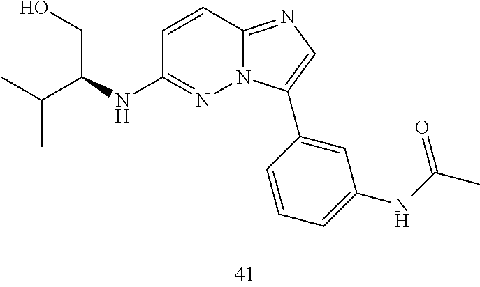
C(NC1=NN2C(=NC=C2C2=CC(NC(C)=O)=CC=C2)C=C1)(C(C)C)CO
